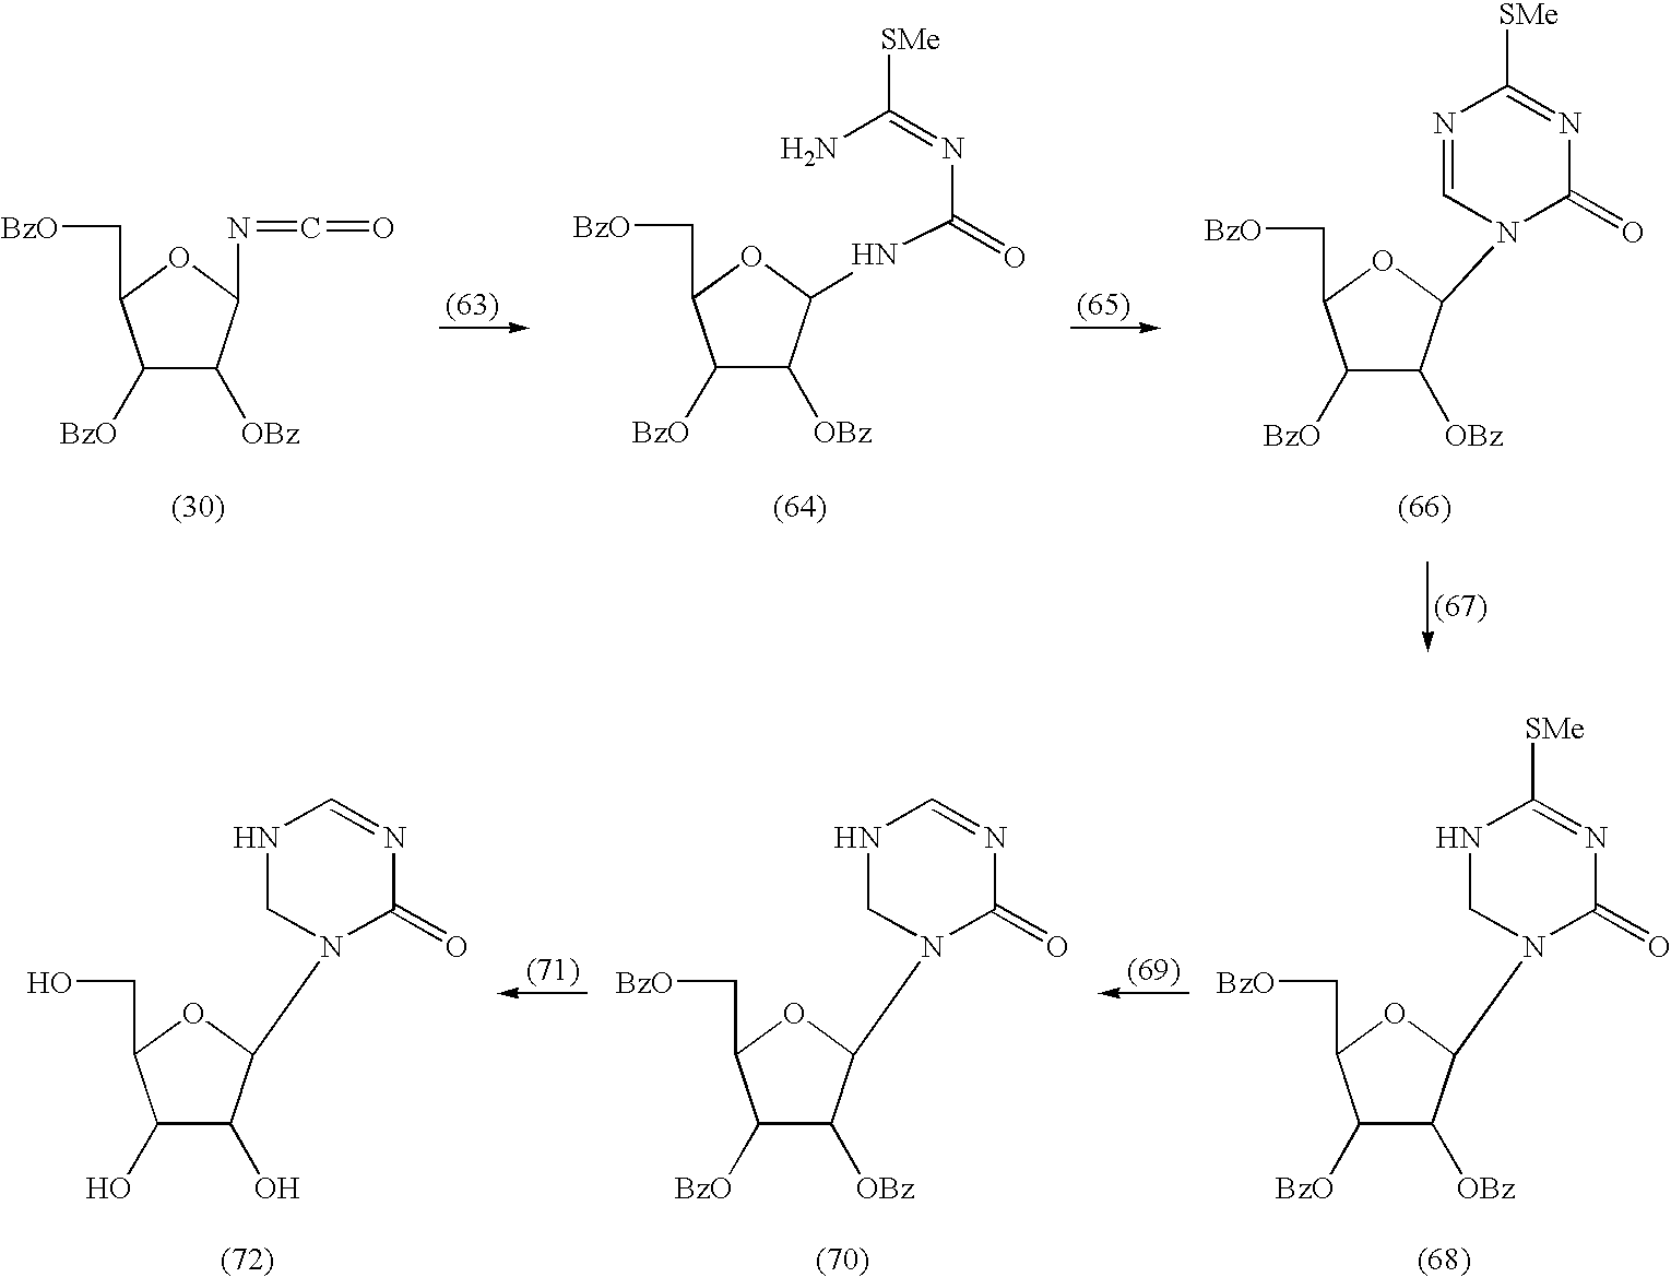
C1([BzO])C([OBz])C(N2C=NC([SMe])=NC2=O)OC1C[BzO].C1([BzO])C([OBz])C(NC(N=C(N)[SMe])=O)OC1C[BzO].C1([BzO])C([OBz])C(N=C=O)OC1C[BzO].C1([BzO])C([OBz])C(N2CNC([SMe])=NC2=O)OC1C[BzO].C1([BzO])C([OBz])C(N2CNC=NC2=O)OC1C[BzO].C1(O)C(O)C(N2CNC=NC2=O)OC1CO
